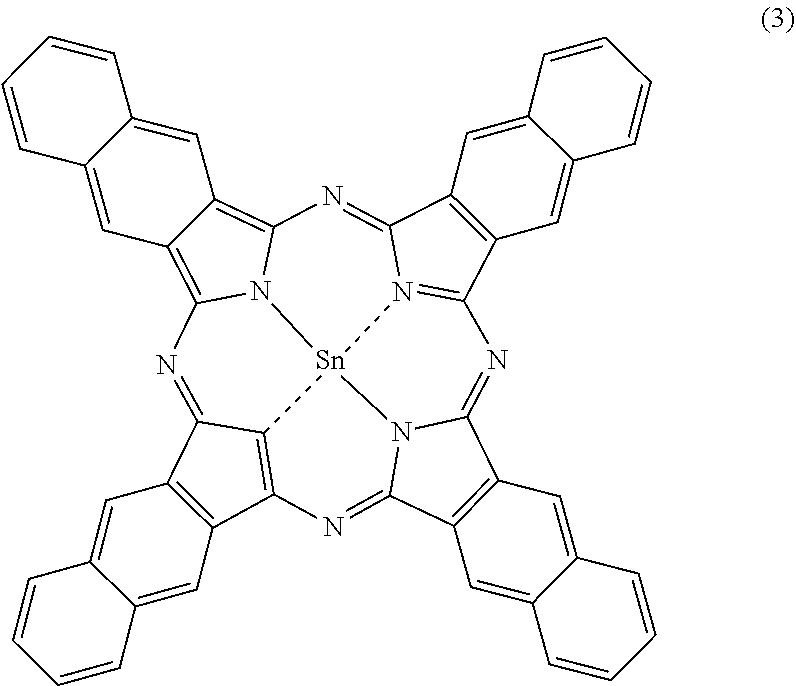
C12=C(C3=C4C1=NC1=C5C(=C6N1[Sn]41N4=C(C7=C(C4=N6)C=C4C(=C7)C=CC=C4)N=C4C6=C(C(=N3)N41)C=C1C(=C6)C=CC=C1)C=C1C(=C5)C=CC=C1)C=C1C(=C2)C=CC=C1
